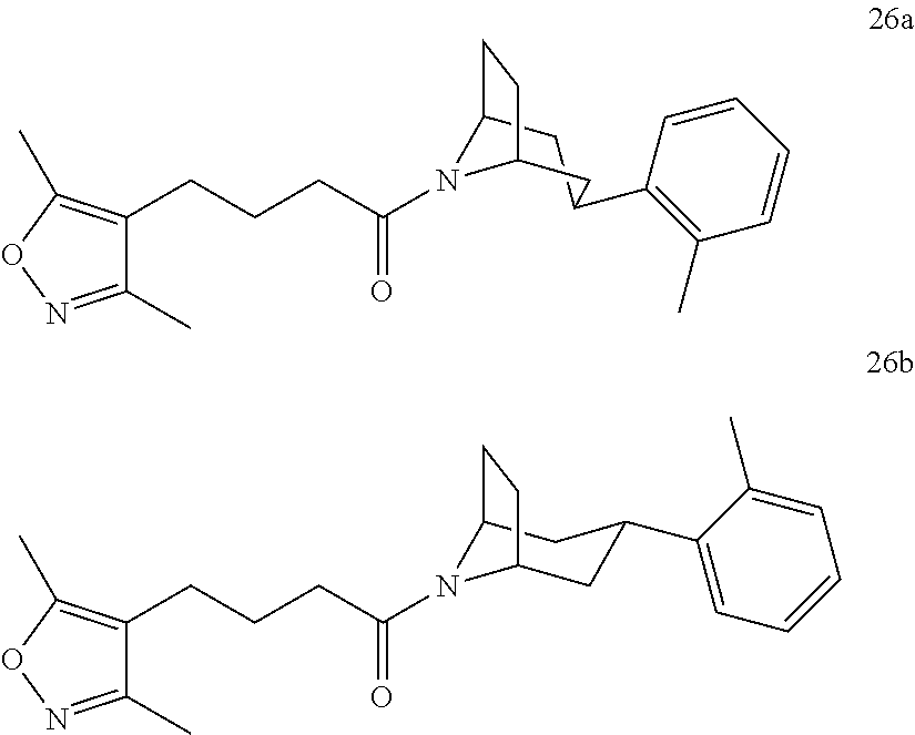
C1(C)=NOC(C)=C1CCCC(=O)N1C2CC(C3=C(C)C=CC=C3)CC1CC2.C1(C)=NOC(C)=C1CCCC(=O)N1C2CC(C3=CC=CC=C3C)CC1CC2
